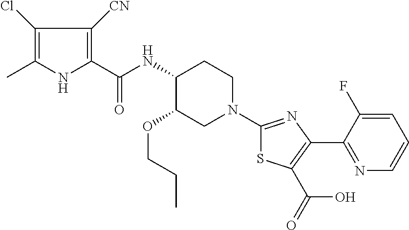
C1(Cl)=C(C)NC(C(NC2C(OCCC)CN(C3=NC(C4=NC=CC=C4F)=C(C(O)=O)S3)CC2)=O)=C1[CN]
